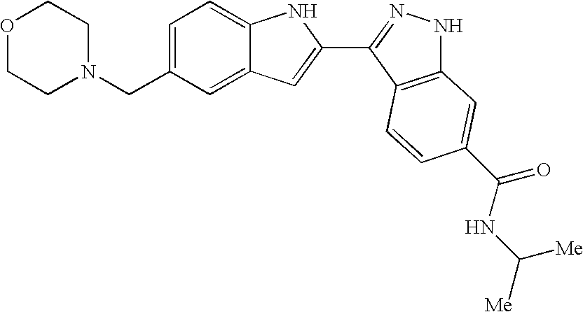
C1=C(CN2CCOCC2)C=C2C(=C1)NC(C1=NNC3=C1C=CC(C(NC([Me])[Me])=O)=C3)=C2
